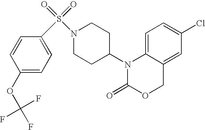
C1=C2C(=CC(Cl)=C1)COC(=O)N2C1CCN(S(=O)(=O)C2=CC=C(OC(F)(F)F)C=C2)CC1
